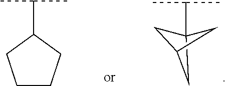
C1CCC(C(C)C)C1.C1C2(C(C)C)CC1C2
